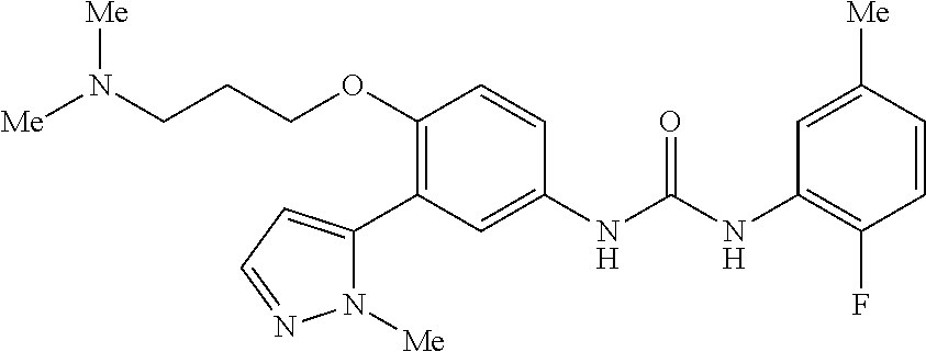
C1(OCCCN([Me])[Me])=C(C2=CC=NN2[Me])C=C(NC(=O)NC2=C(F)C=CC([Me])=C2)C=C1
